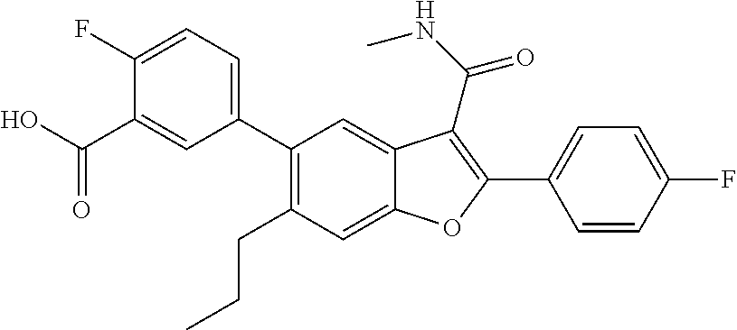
C1(C2=CC=C(F)C(C(O)=O)=C2)=C(CCC)C=C2C(=C1)C(C(=O)NC)=C(C1=CC=C(F)C=C1)O2
